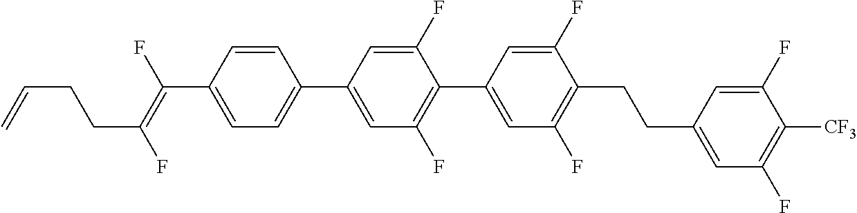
C1=CC(C(=C(F)CCC=C)F)=CC=C1C1=CC(F)=C(C2=CC(F)=C(CCC3=CC(F)=C([CF3])C(F)=C3)C(F)=C2)C(F)=C1
